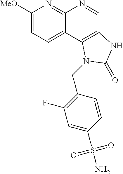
C1([MeO])=CC=C2C(=N1)N=CC1=C2N(CC2=C(F)C=C(S(N)(=O)=O)C=C2)C(=O)N1
